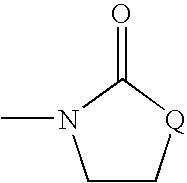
C1C[Q]C(=O)N1C
